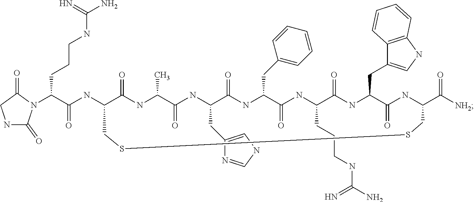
C(C(NC1C(=O)NC(C)C(=O)NC(CC2=CNC=N2)C(=O)NC(CC2=CC=CC=C2)C(=O)NC(CCCNC(N)=N)C(=O)NC(CC2=CNC3=C2C=CC=C3)C(=O)NC(C([NH2])=O)CSSC1)=O)(N1C(=O)NCC1=O)CCCNC(N)=N
